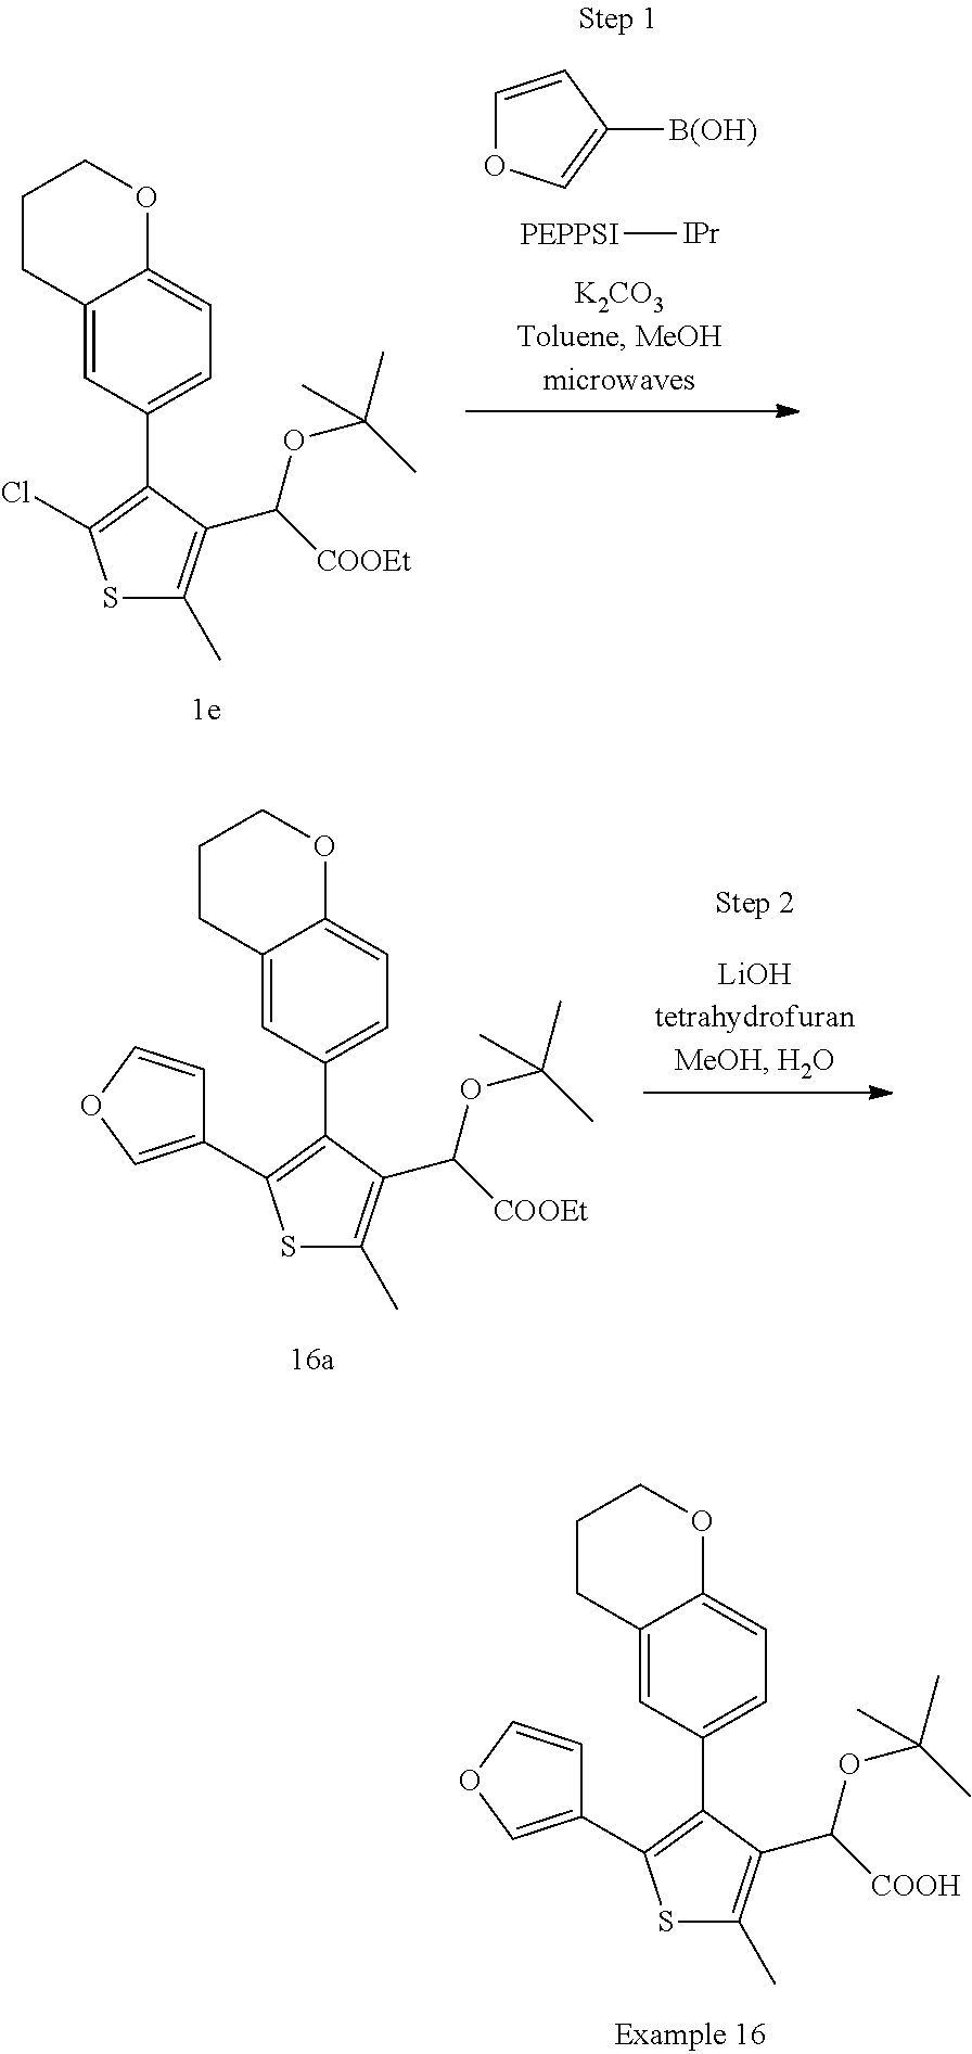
C12=CC(C3=C(C4=COC=C4)SC(C)=C3C([COOH])OC(C)(C)C)=CC=C1OCCC2.C12=CC(C3=C(C4=COC=C4)SC(C)=C3C([COOEt])OC(C)(C)C)=CC=C1OCCC2.C1([B(OH)])=COC=C1.[PEPPSI][IPr].C12=CC(C3=C(Cl)SC(C)=C3C([COOEt])OC(C)(C)C)=CC=C1OCCC2
